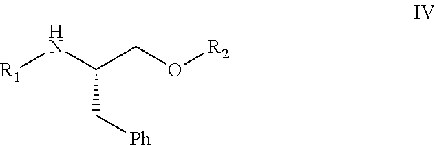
C(C(N[R1])CO[R2])[Ph]
